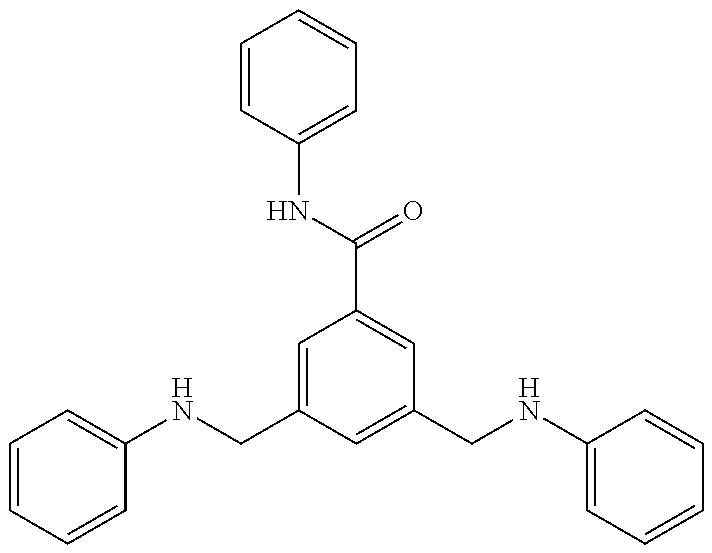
C1=CC=CC(NCC2=CC(C(NC3=CC=CC=C3)=O)=CC(CNC3=CC=CC=C3)=C2)=C1
